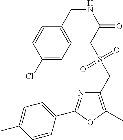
C1=CC(C2=NC(CS(=O)(=O)CC(=O)NCC3=CC=C(Cl)C=C3)=C(C)O2)=CC=C1C
